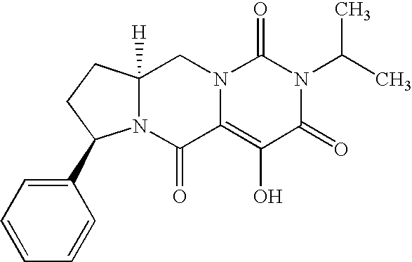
N12C(=O)C3=C(O)C(=O)N(C(C)C)C(=O)N3CC1([H])CCC2C1=CC=CC=C1
